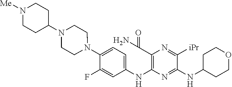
C1(N2CCN(C3CCN([Me])CC3)CC2)=CC=C(NC2=C(C(N)=O)N=C([iPr])C(NC3CCOCC3)=N2)C=C1F
